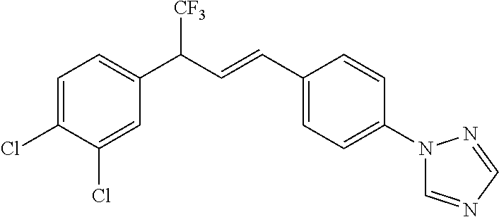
C1=C(Cl)C(Cl)=CC=C1C(C=CC1=CC=C(N2C=NC=N2)C=C1)[CF3]
